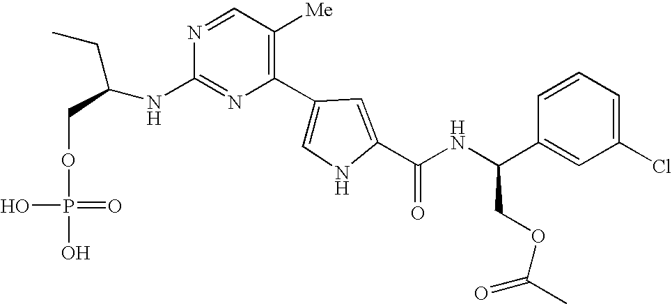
N1=C(NC(CC)COP(O)(O)=O)N=CC([Me])=C1C1=CNC(C(NC(C2=CC(Cl)=CC=C2)COC(C)=O)=O)=C1
